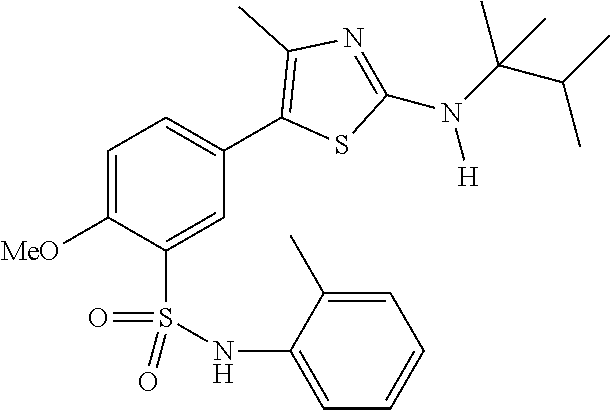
C1=C([MeO])C(S(NC2=CC=CC=C2C)(=O)=O)=CC(C2=C(C)N=C(N(C(C(C)C)(C)C)[H])S2)=C1
